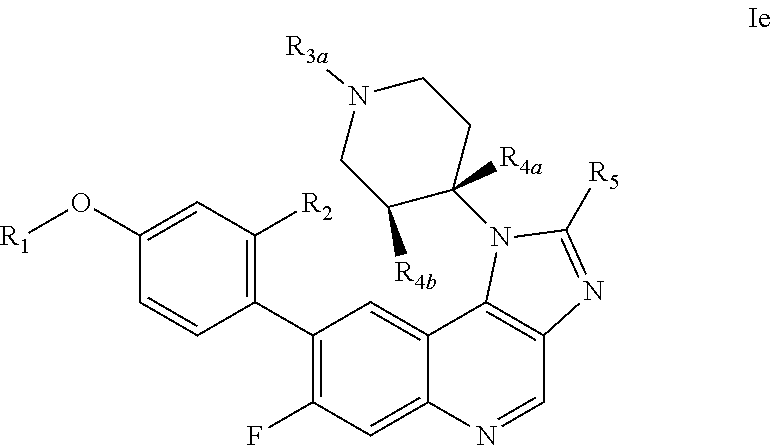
[R1]OC1=CC([R2])=C(C2=C(F)C=C3C(=C2)C2=C(C=N3)N=C([R5])N2C2([R4a])CCN([R3a])CC2[R4b])C=C1
